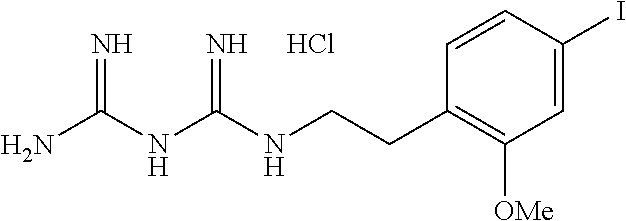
C1=CC(CCNC(NC(N)=N)=N)=C([OMe])C=C1I.Cl
